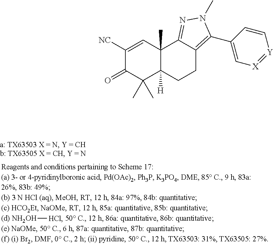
C1([NC])=CC2(C)C([H])(C(C)(C)C1=O)CCC1=C(C3=C[X]=[Y]C=C3)N(C)N=C21.[NH2OH][HCl]
